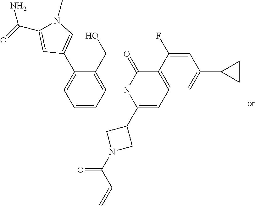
C1=CC(N2C(C3CN(C(C=C)=O)C3)=CC3=C(C2=O)C(F)=CC(C2CC2)=C3)=C(CO)C(C2=CN(C)C(C(N)=O)=C2)=C1
